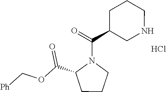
[Ph]COC(C1CCCN1C(C1CNCCC1)=O)=O.Cl
